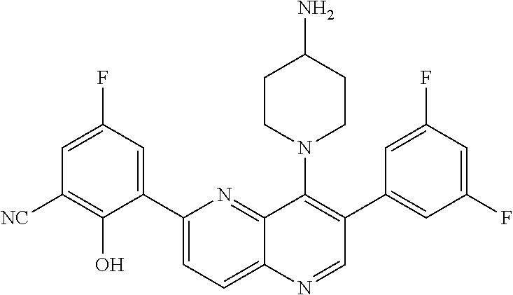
C1(C2=CC(F)=CC([NC])=C2O)=CC=C2C(=N1)C(N1CCC(N)CC1)=C(C1=CC(F)=CC(F)=C1)C=N2
